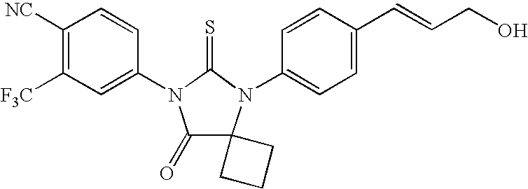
C1([NC])=C([F3C])C=C(N2C(=O)C3(N(C4=CC=C(C=CCO)C=C4)C2=S)CCC3)C=C1
